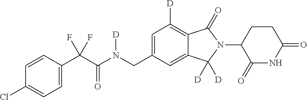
C1=CC(C(C(N(CC2=CC([D])=C3C(=C2)C([D])([D])N(C2C(=O)NC(=O)CC2)C3=O)[D])=O)(F)F)=CC=C1Cl
